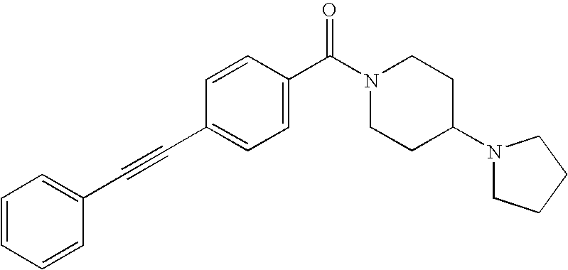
C1=CC=CC(C#CC2=CC=C(C(N3CCC(N4CCCC4)CC3)=O)C=C2)=C1
